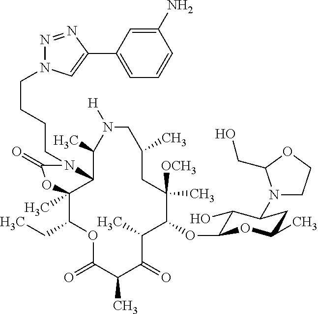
C1(OC2C(O)C(N3CCOC3CO)CC(C)O2)C([OCH3])(C)CC(C)CN([H])C(C)C2C(C)(C(CC)OC(=O)C(C)C(=O)C1C)OC(=O)N2CCCCN1N=NC(C2=CC=CC(N)=C2)=C1
